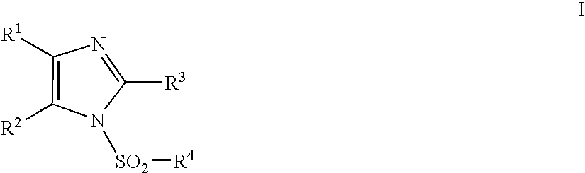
C1([R2])=C([R1])N=C([R3])N1[SO2][R4]
